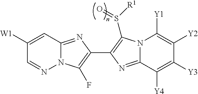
C1([W1])=CC2=NC(C3=C(S([R1])=O)N4C(=N3)C([Y4])=C([Y3])C([Y2])=C4[Y1])=C(F)N2N=C1
